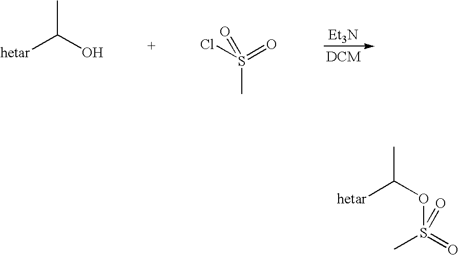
[Et3N].[hetar]C(O)C.S(C)(=O)(Cl)=O.[hetar]C(OS(C)(=O)=O)C
